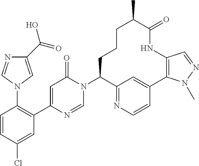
C1=CC(Cl)=CC(C2=CC(=O)N(C3CCCC(C)C(=O)NC4=C(C5=CC3=NC=C5)N(C)N=C4)C=N2)=C1N1C=NC(C(=O)O)=C1
